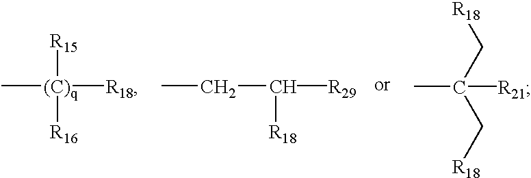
CC(C[R18])(C[R18])[R21].C[(C)q]([R15])([R16])[R18].C(C([R18])[R29])C
